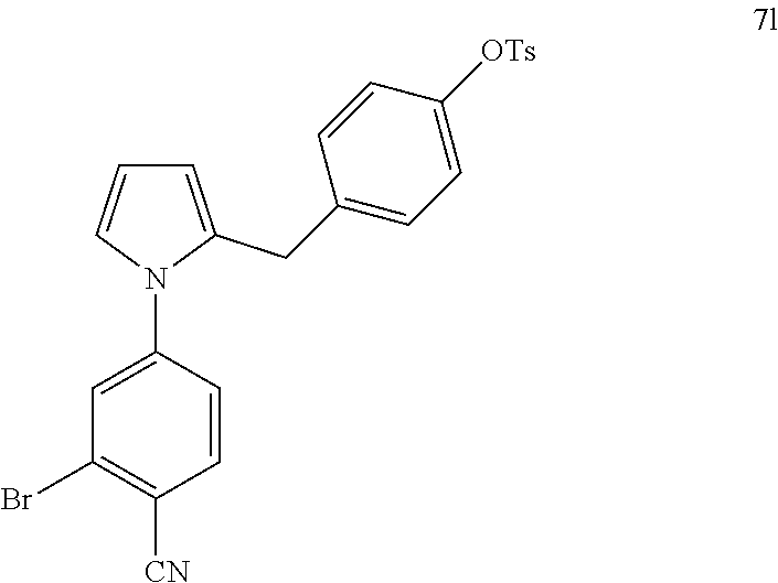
C1=C(N2C=CC=C2CC2=CC=C([OTs])C=C2)C=CC([CN])=C1Br
